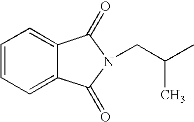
C12=CC=CC=C1C(=O)N(CC(C)C)C2=O
